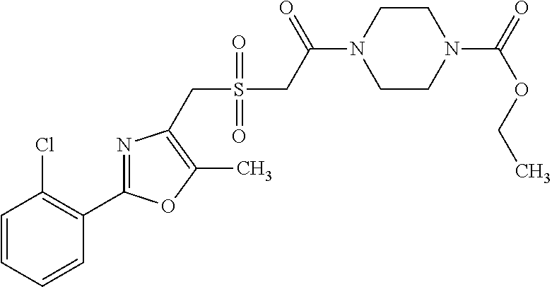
C1=CC=CC(C2=NC(CS(=O)(=O)CC(=O)N3CCN(C(=O)OCC)CC3)=C(C)O2)=C1Cl
